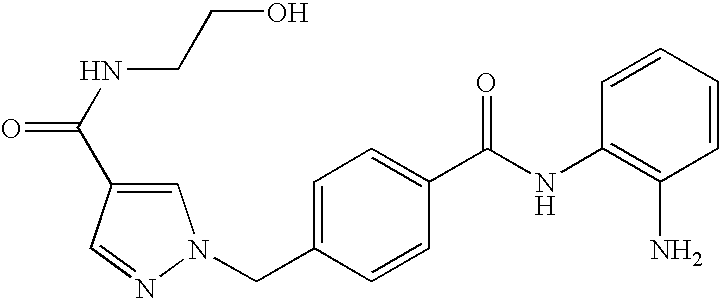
C1=CC=CC(NC(C2=CC=C(CN3C=C(C(NCCO)=O)C=N3)C=C2)=O)=C1N
